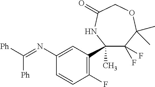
C1(F)=C(C2(C)C(F)(F)C(C)(C)OCC(=O)N2)C=C(N=C([Ph])[Ph])C=C1
